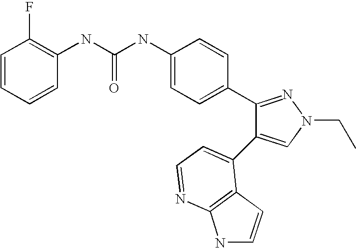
C(NC1=CC=C(C2=NN(CC)C=C2C2=CC=NC3=C2C=CN3)C=C1)(=O)NC1=C(F)C=CC=C1
